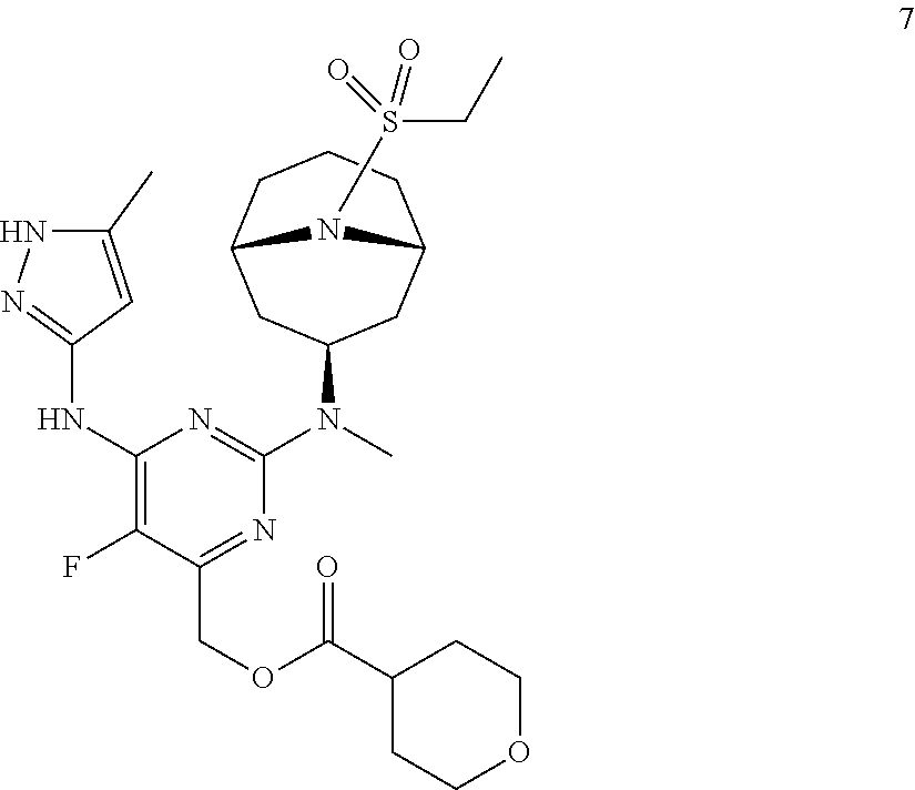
C1(NC2=NNC(C)=C2)=C(F)C(COC(C2CCOCC2)=O)=NC(N(C)C2CC3CCCC(C2)N3S(CC)(=O)=O)=N1
